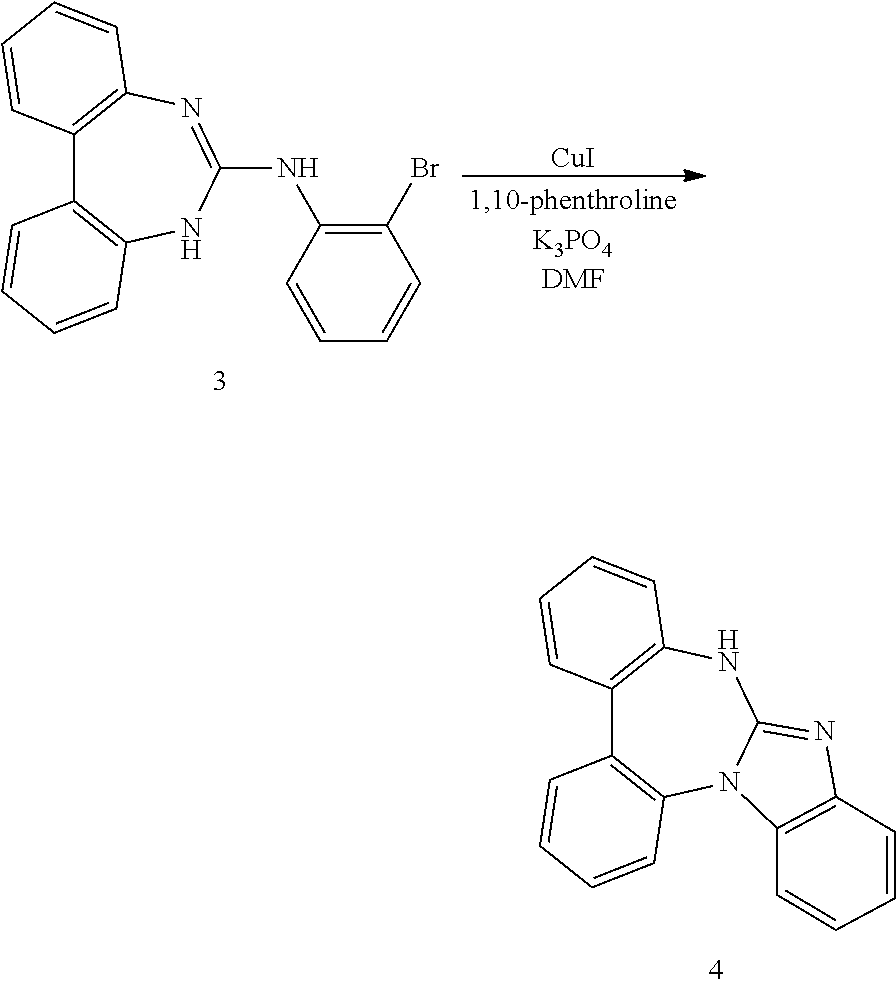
C12=C(NC3=NC4=C(N3C3=C1C=CC=C3)C=CC=C4)C=CC=C2.C12=C(N=C(NC3=C(Br)C=CC=C3)NC3=C1C=CC=C3)C=CC=C2.[CuI]
